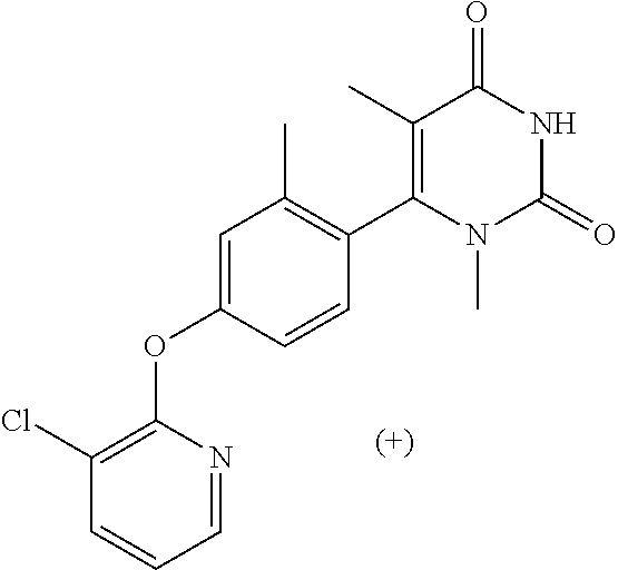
C1=C(OC2=C(Cl)C=CC=N2)C=CC(C2=C(C)C(=O)NC(=O)N2C)=C1C
